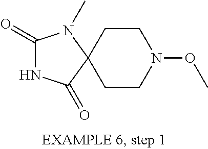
C12(CCN(OC)CC1)N(C)C(=O)NC2=O
